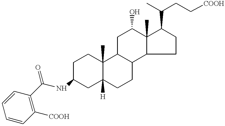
C1C(NC(C2=C([COOH])C=CC=C2)=O)CC2([H])C(C)(C1)C1C(CC2)C2C(C)(C(O)C1)C(C(C)CC[COOH])CC2
